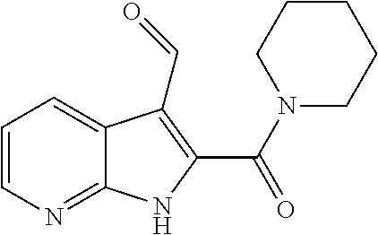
C1=CN=C2C(=C1)C(C=O)=C(C(N1CCCCC1)=O)N2
